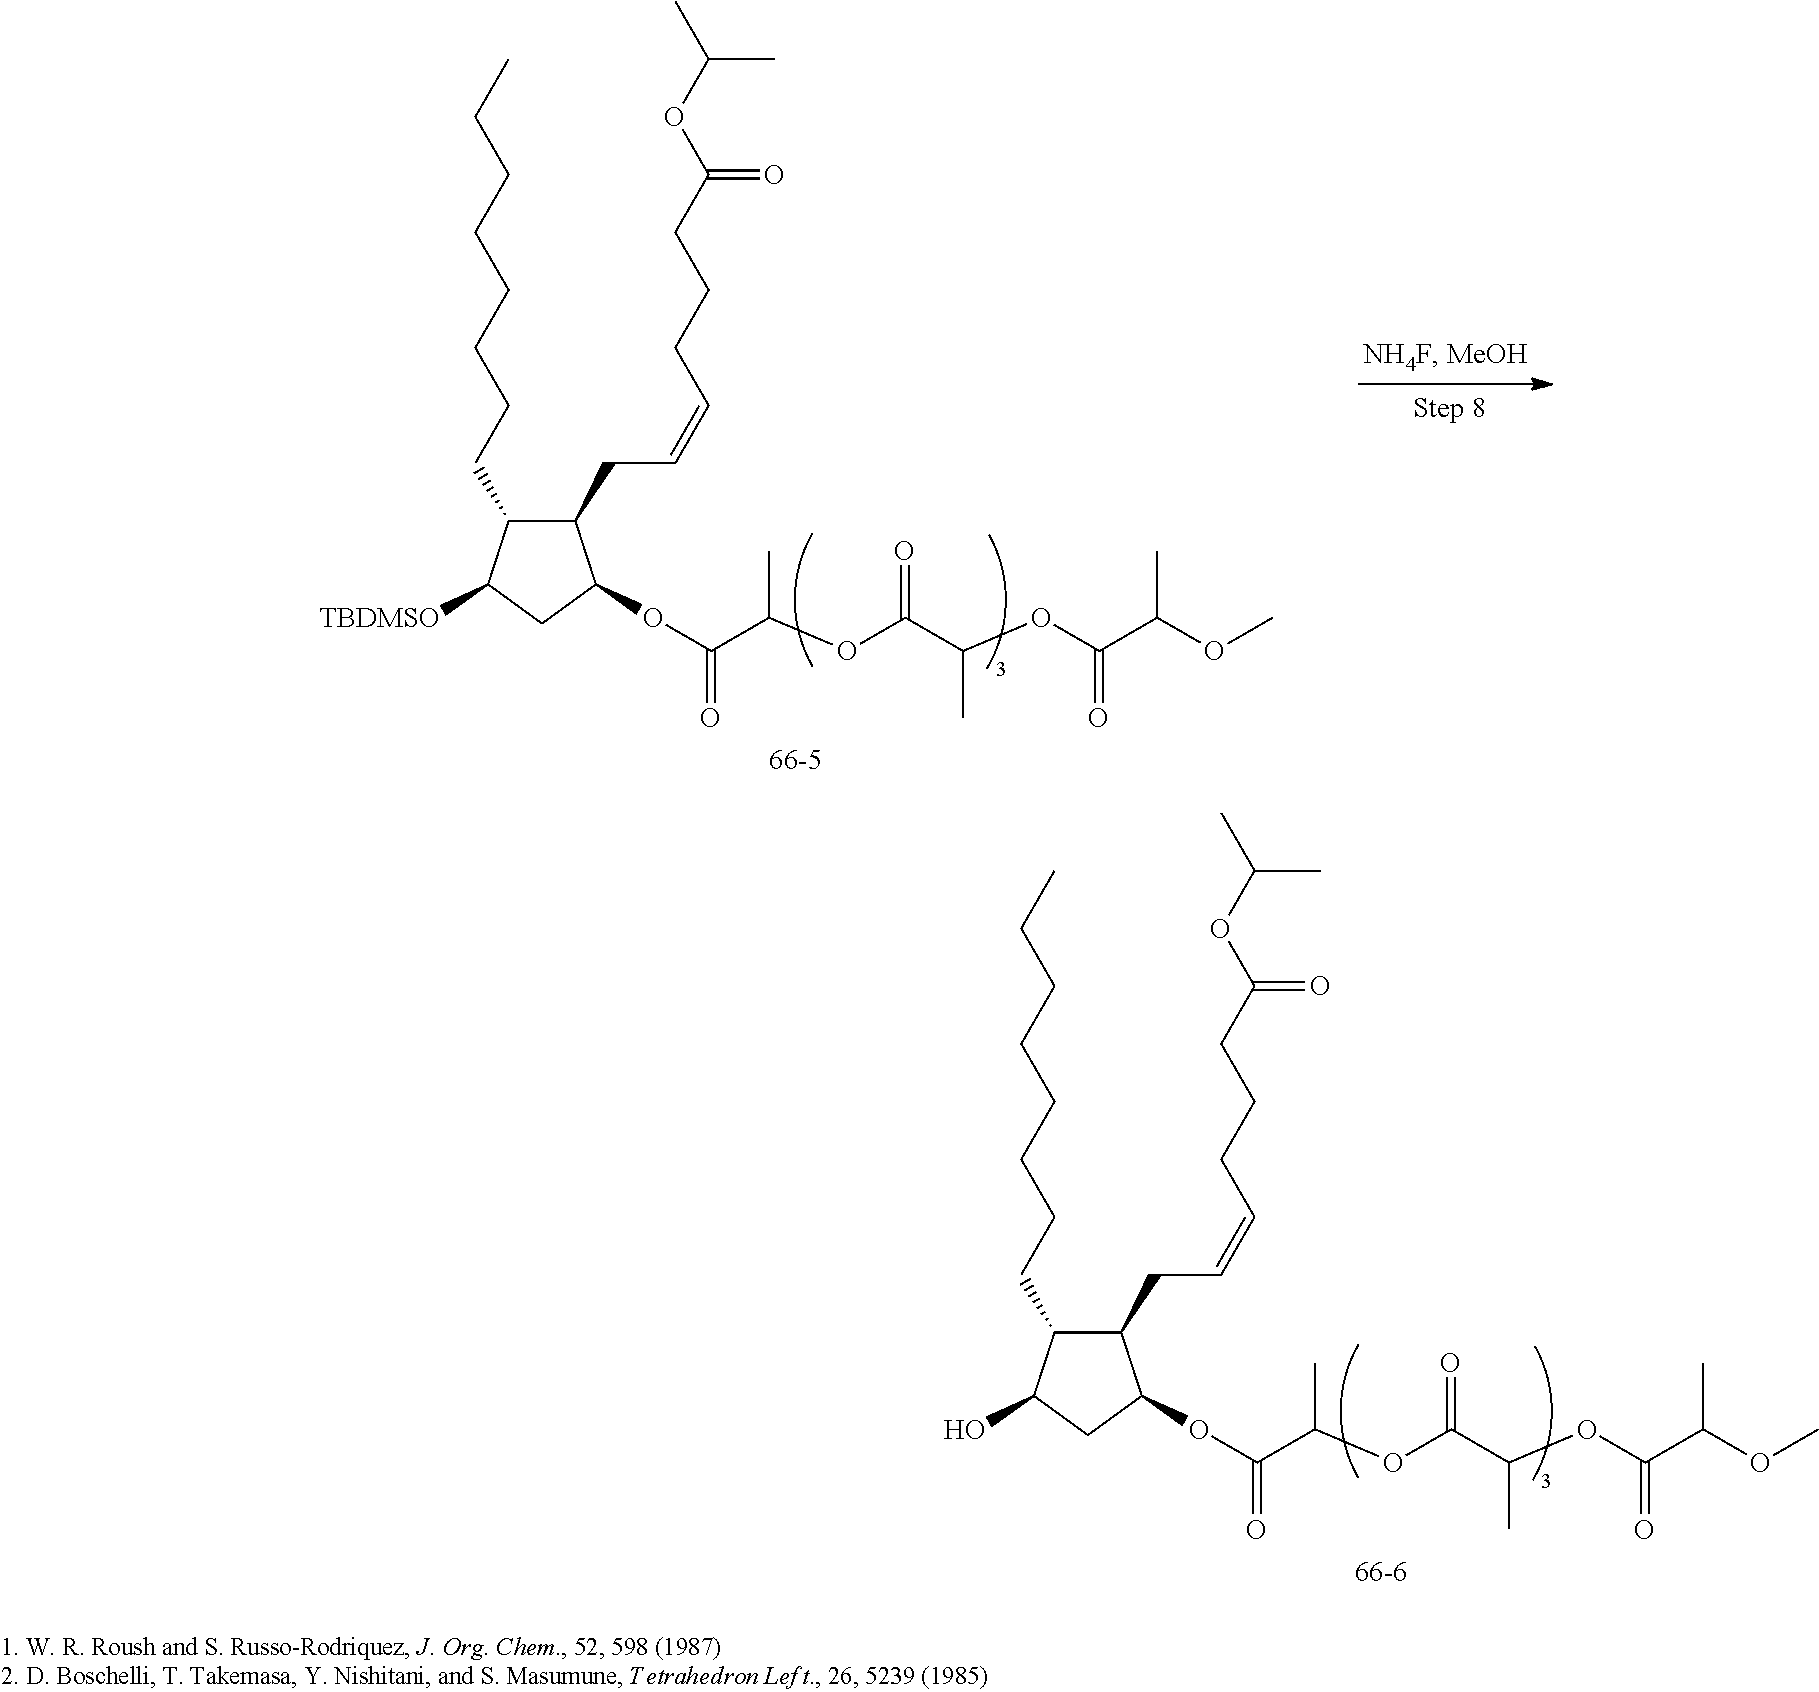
C1(CCCCCCCC)C(CC=CCCCC(OC(C)C)=O)C(OC(C(OC(C(OC(C(OC)C)=O)C)=O)C)=O)CC1[TBDMSO].C1(CCCCCCCC)C(CC=CCCCC(OC(C)C)=O)C(OC(C(OC(C(OC(C(OC)C)=O)C)=O)C)=O)CC1O
